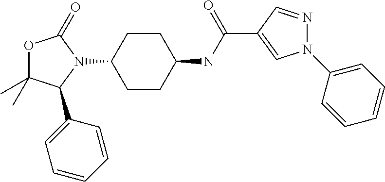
O1C(C)(C)C(C2=CC=CC=C2)N(C2CCC(NC(C3=CN(C4=CC=CC=C4)N=C3)=O)CC2)C1=O
